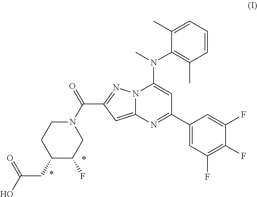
N1(C(C2=NN3C(=C2)N=C(C2=CC(F)=C(F)C(F)=C2)C=C3N(C)C2=C(C)C=CC=C2C)=O)CCC(CC(O)=O)C(F)C1
